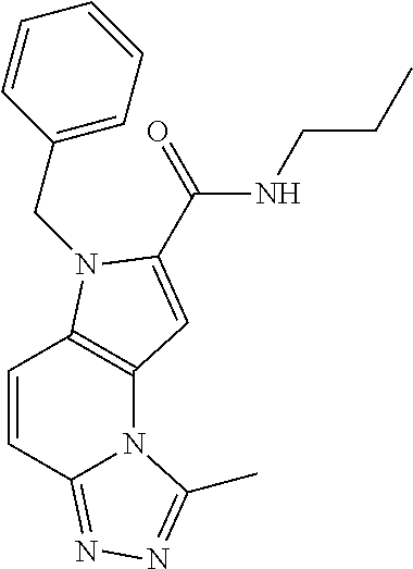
C1=CC2=NN=C(C)N2C2=C1N(CC1=CC=CC=C1)C(C(NCCC)=O)=C2
